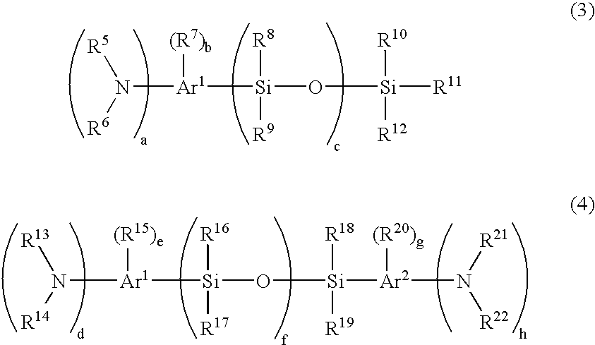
N([Ar1]([Si](O[Si]([R11])([R10])[R12])([R8])[R9])[(R7)b])([R5])[R6].N([Ar1]([Si](O[Si]([R18])([R19])[Ar2](N([R21])[R22])[(R20)g])([R16])[R17])[(R15)e])([R13])[R14]
